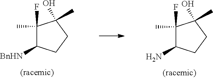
C1(F)(C)C([BnHN])CCC1(O)C.C1(F)(C)C(N)CCC1(O)C
